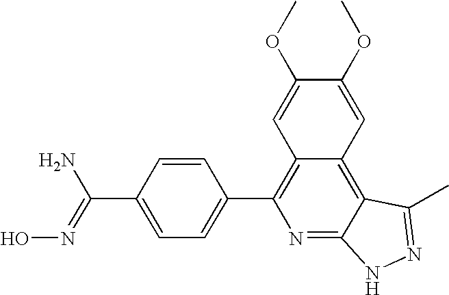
C1=C(C(=NO)N)C=CC(C2=C3C(=C4C(=N2)NN=C4C)C=C(OC)C(OC)=C3)=C1
